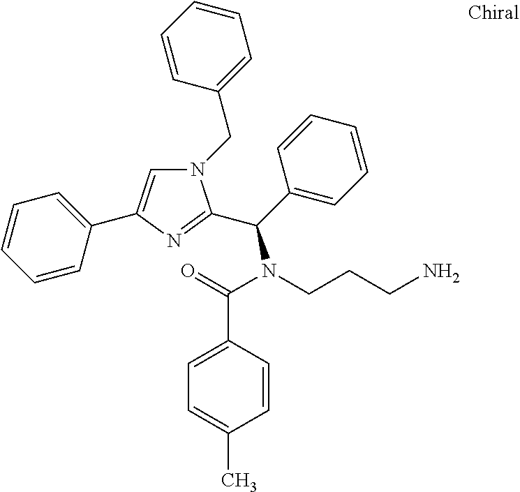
N1(CC2=CC=CC=C2)C=C(C2=CC=CC=C2)N=C1C(C1=CC=CC=C1)N(CCCN)C(=O)C1=CC=C(C)C=C1
